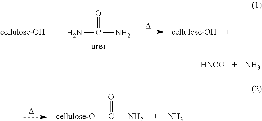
NC(N)=O.[D].[HNCO].N.[D].[cellulose-O]C(N)=O.N
